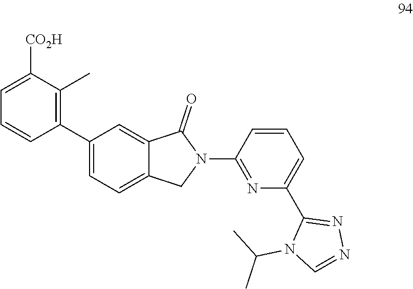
C1=C([CO2H])C(C)=C(C2=CC=C3C(=C2)C(=O)N(C2=NC(C4=NN=CN4C(C)C)=CC=C2)C3)C=C1
